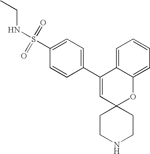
C1(C2=CC=C(S(=O)(=O)NCC)C=C2)=CC2(OC3=CC=CC=C13)CCNCC2
